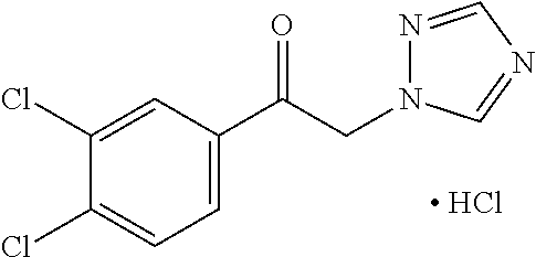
[ HCl].C1(Cl)=CC(C(CN2N=CN=C2)=O)=CC=C1Cl
